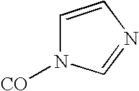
C1=CN=CN1[CO]
